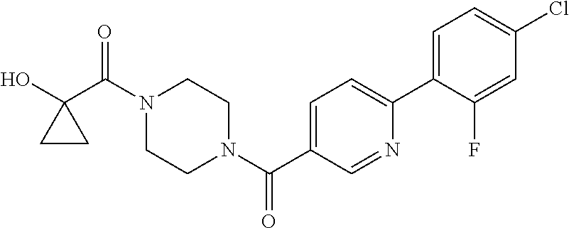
OC1(C(N2CCN(C(=O)C3=CC=C(C4=CC=C(Cl)C=C4F)N=C3)CC2)=O)CC1
